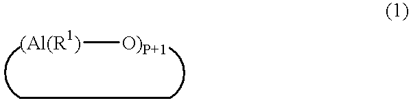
[(Al(R1)][O)P+1]
